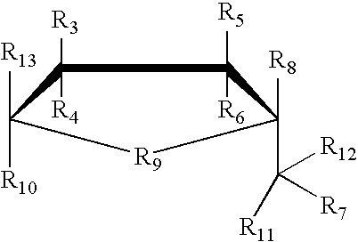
C1([R5])([R6])C([R8])(C([R11])([R7])[R12])[R9]C([R13])([R10])C1([R3])[R4]
